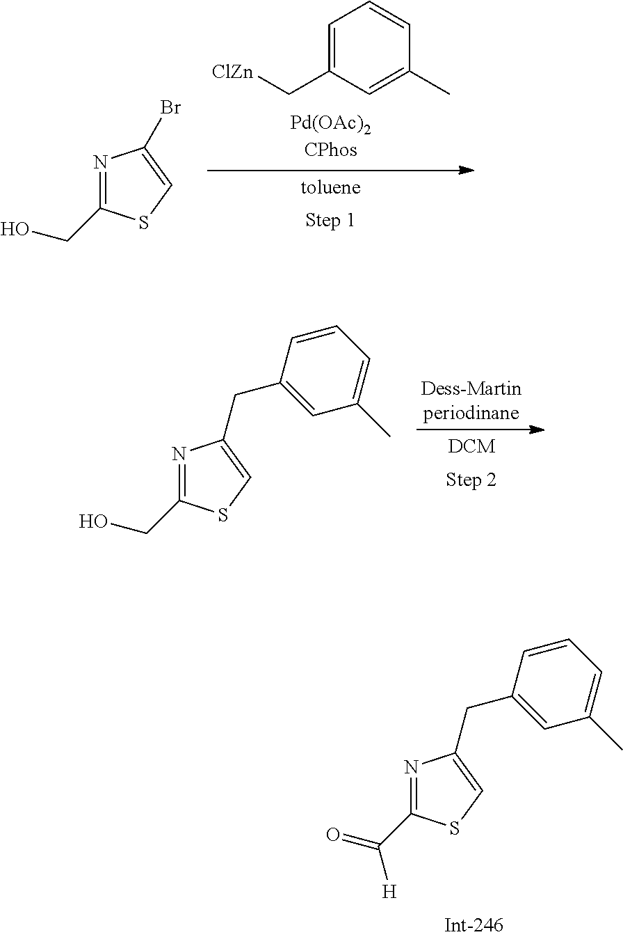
C1=C(C[ClZn])C=C(C)C=C1.N1=C(CO)SC=C1Br.N1=C(CO)SC=C1CC1=CC(C)=CC=C1.N1=C(C(=O)[H])SC=C1CC1=CC(C)=CC=C1
